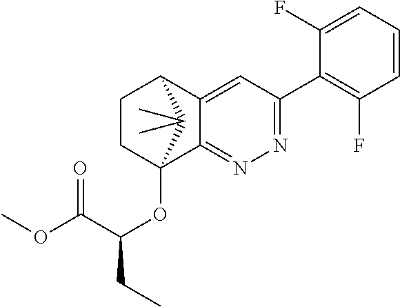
C1(F)=CC=CC(F)=C1C1=NN=C2C(=C1)C1CCC2(OC(C(=O)OC)CC)C1(C)C
